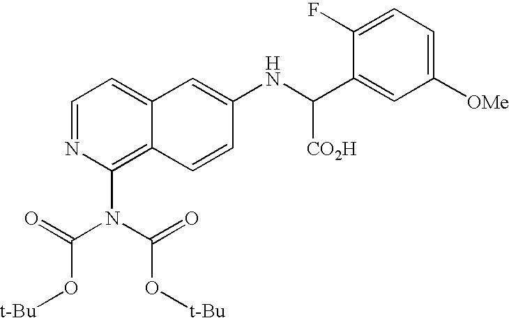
C1=NC(N(C(=O)O[t-Bu])C(=O)O[t-Bu])=C2C(=C1)C=C(NC(C1=CC([OMe])=CC=C1F)[CO2H])C=C2
